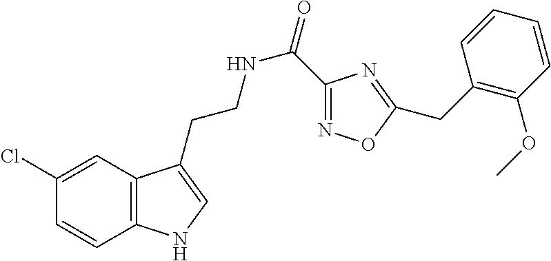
C12=C(C=C(Cl)C=C1)C(CCNC(=O)C1=NOC(CC3=C(OC)C=CC=C3)=N1)=CN2
